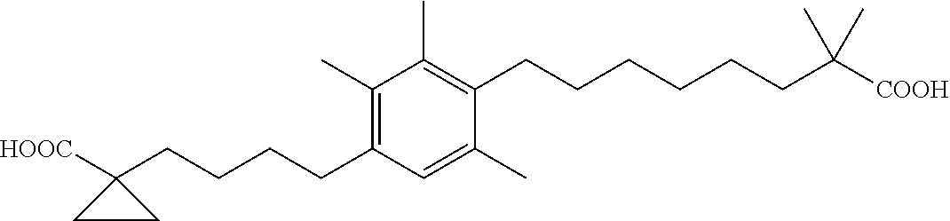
C1(C)=C(CCCCCCC([COOH])(C)C)C(C)=CC(CCCCC2([HOOC])CC2)=C1C
